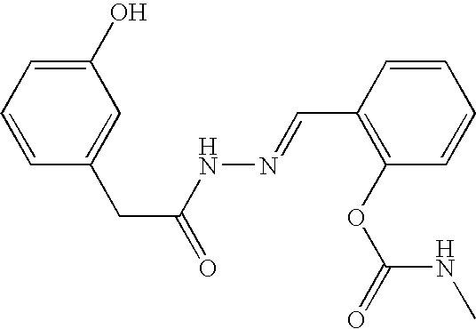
C1(O)=CC=CC(CC(=O)NN=CC2=C(OC(=O)NC)C=CC=C2)=C1
